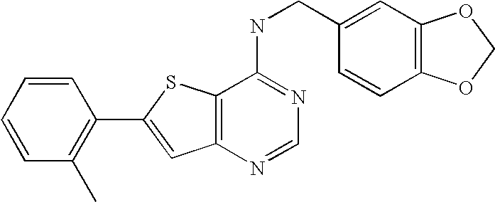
C1=CC=CC(C)=C1C1=CC2=C(S1)C(NCC1=CC3=C(C=C1)OCO3)=NC=N2
